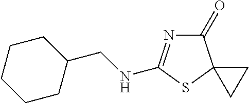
C1CCCCC1CNC1=NC(=O)C2(S1)CC2
